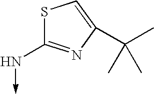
N(->C)C1=NC(C(C)(C)C)=CS1
